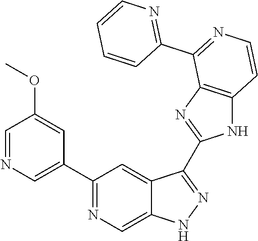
C1(C2=NC=C3C(=C2)C(C2=NC4=C(N2)C=CN=C4C2=NC=CC=C2)=NN3)=CN=CC(OC)=C1
